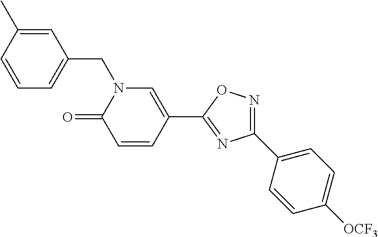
C1=CC(C)=CC(CN2C(=O)C=CC(C3=NC(C4=CC=C([OCF3])C=C4)=NO3)=C2)=C1
